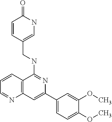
C12=C(C=CC=N1)C(NCC1=CNC(=O)C=C1)=NC(C1=CC=C(OC)C(OC)=C1)=C2
